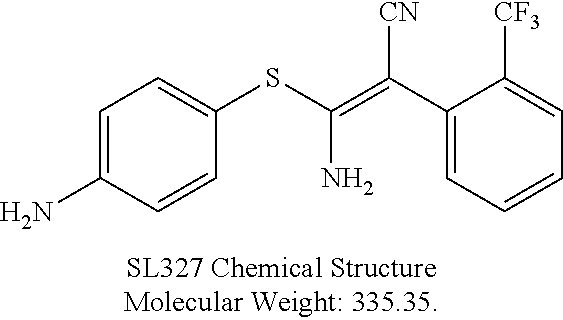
C1=C(N)C=CC(SC(N)=C(C2=CC=CC=C2[CF3])[CN])=C1
